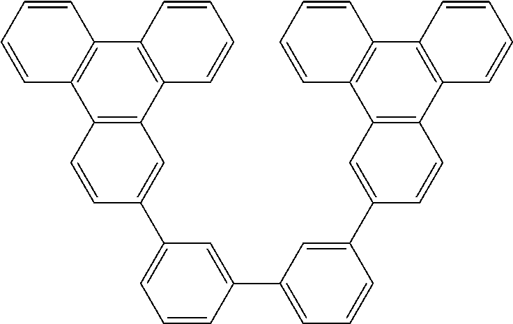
C1=CC=CC2=C1C1=C(C3=C2C=CC(C2=CC(C4=CC(C5=CC6=C(C7=C(C=CC=C7)C7=C6C=CC=C7)C=C5)=CC=C4)=CC=C2)=C3)C=CC=C1
